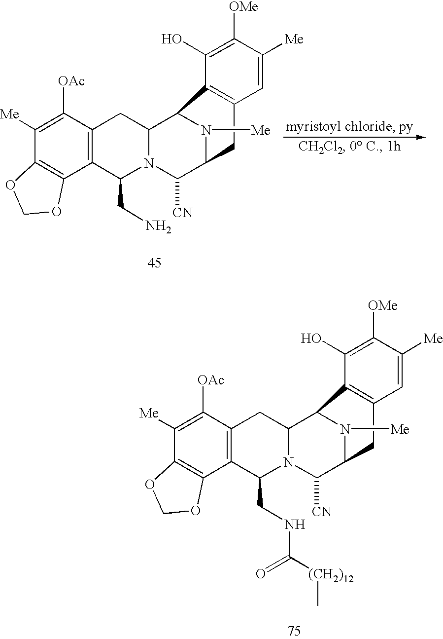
C1([Me])=C([OAc])C2=C(C3=C1OCO3)C(CNC(=O)[(CH2)12]C)N1C(C3N([Me])C(C1[CN])CC1=C3C(O)=C([OMe])C([Me])=C1)C2.C1([Me])=C([OAc])C2=C(C3=C1OCO3)C(CN)N1C(C3N([Me])C(C1[CN])CC1=C3C(O)=C([OMe])C([Me])=C1)C2
